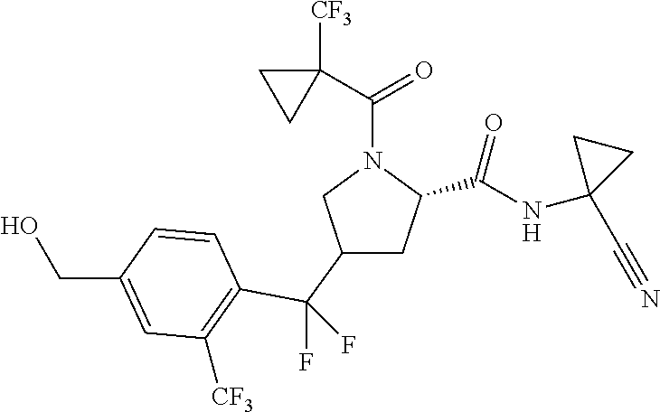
C1(C(F)(F)C2=C([CF3])C=C(CO)C=C2)CC(C(NC2(C#N)CC2)=O)N(C(C2([CF3])CC2)=O)C1
